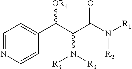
C1(C(C(N([R3])[R3])C(=O)N([R2])[R1])[OR4])=CC=NC=C1
